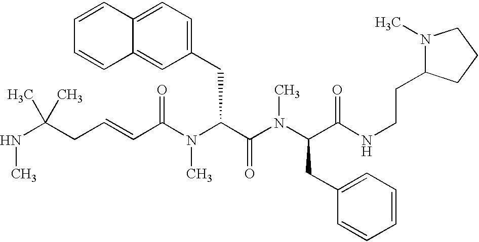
N(C(CC=CC(N(C(C(=O)N(C)C(CC1=CC=CC=C1)C(=O)NCCC1N(C)CCC1)CC1=CC=C2C(=C1)C=CC=C2)C)=O)(C)C)C
